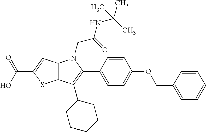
C12=C(C=C(C(O)=O)S1)N(CC(NC(C)(C)C)=O)C(C1=CC=C(OCC3=CC=CC=C3)C=C1)=C2C1CCCCC1
